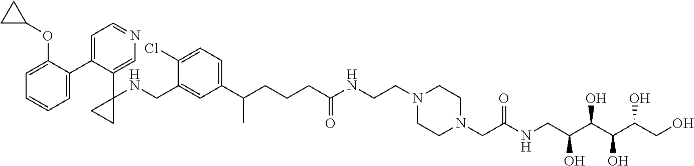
C1(C2=CC=NC=C2C2(NCC3=CC(C(CCCC(NCCN4CCN(CC(NCC(C(C(C(CO)O)O)O)O)=O)CC4)=O)C)=CC=C3Cl)CC2)=CC=CC=C1OC1CC1
